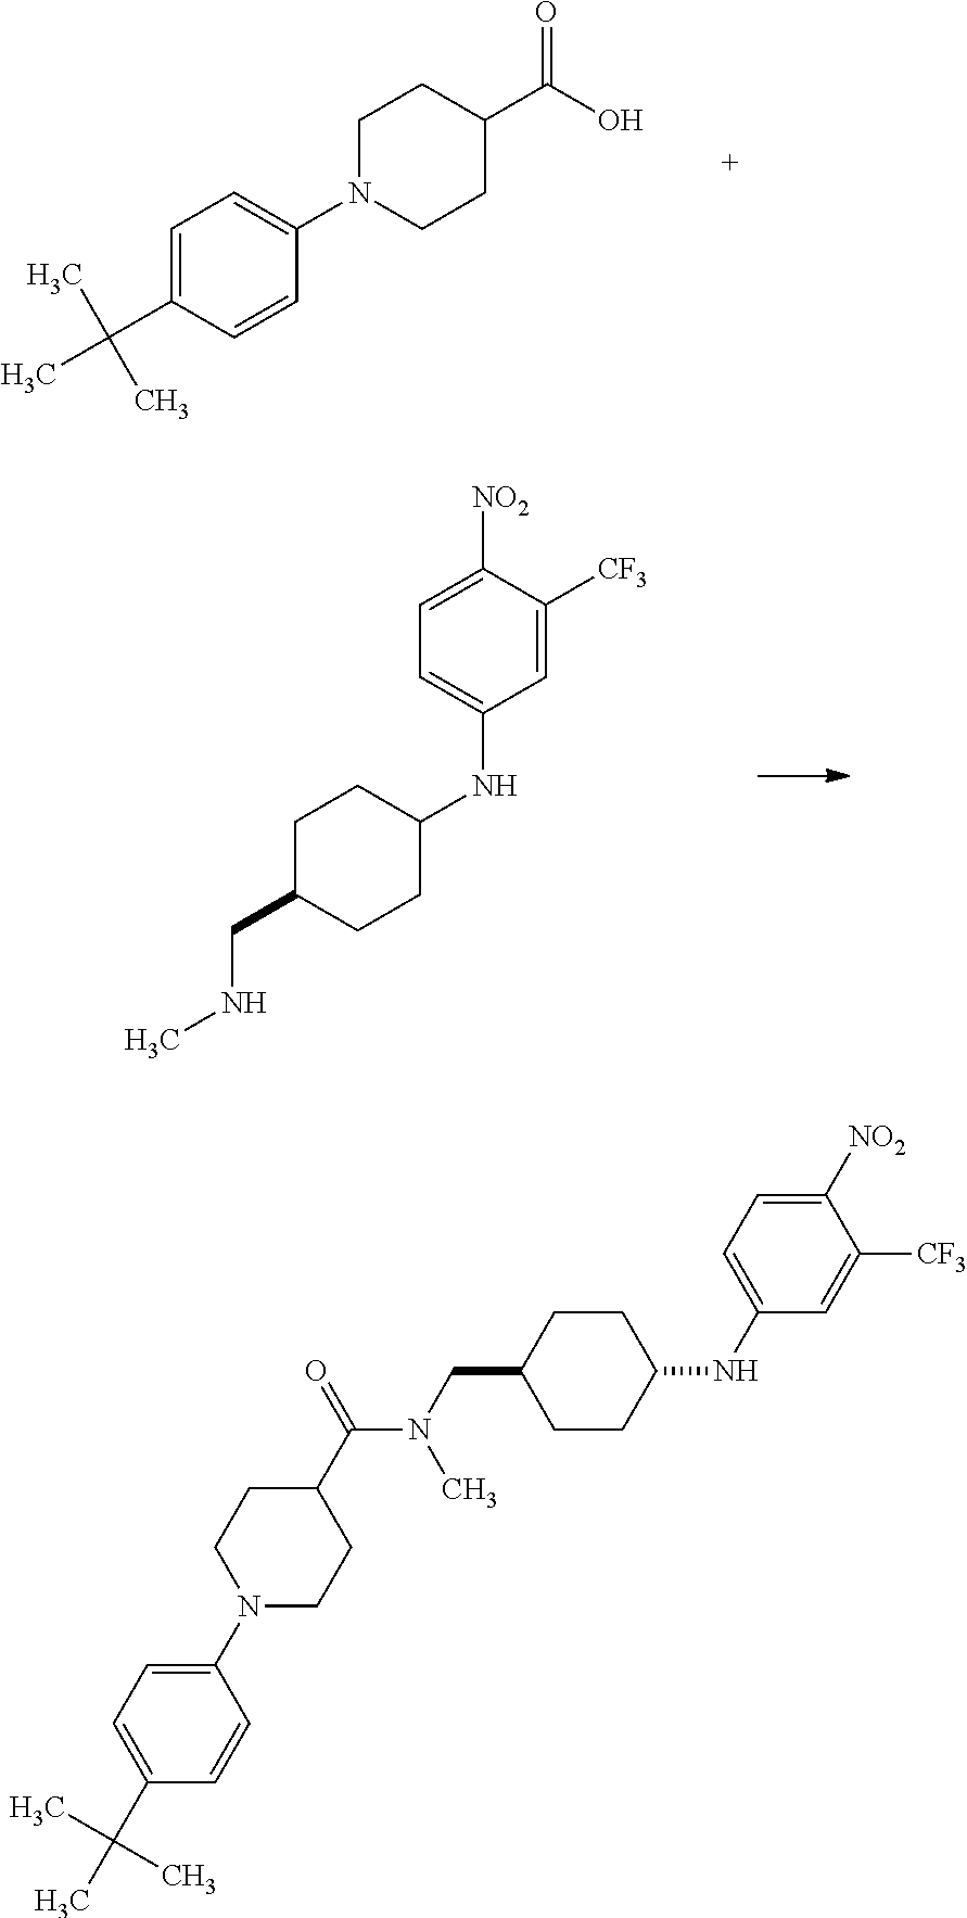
C1=C(C(C)(C)C)C=CC(N2CCC(C(O)=O)CC2)=C1.C1=C([CF3])C([NO2])=CC=C1NC1CCC(CNC)CC1.C1(N2CCC(C(N(C)CC3CCC(NC4=CC=C([NO2])C([CF3])=C4)CC3)=O)CC2)=CC=C(C(C)(C)C)C=C1
